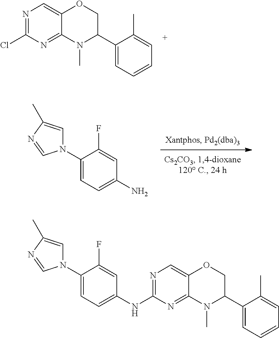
C1(N)=CC=C(N2C=C(C)N=C2)C(F)=C1.C1(Cl)=NC=C2C(=N1)N(C)C(C1=CC=CC=C1C)CO2.N(C1=NC=C2C(=N1)N(C)C(C1=CC=CC=C1C)CO2)C1=CC=C(N2C=C(C)N=C2)C(F)=C1
